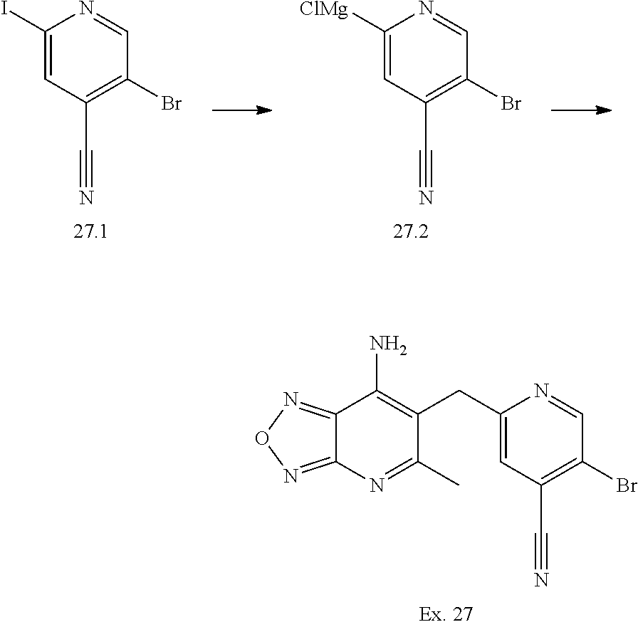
C12=NON=C1N=C(C)C(CC1=CC(C#N)=C(Br)C=N1)=C2N.C1=C([ClMg])N=CC(Br)=C1C#N.C1=C(I)N=CC(Br)=C1C#N
